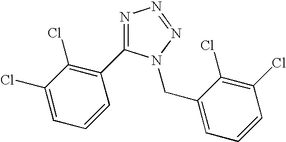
N1=C(C2=C(Cl)C(Cl)=CC=C2)N(CC2=CC=CC(Cl)=C2Cl)N=N1
